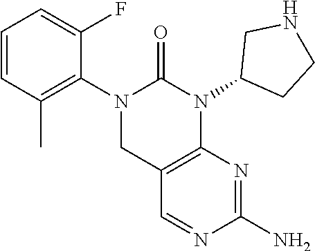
C1=CC(C)=C(N2CC3=C(N(C4CCNC4)C2=O)N=C(N)N=C3)C(F)=C1
